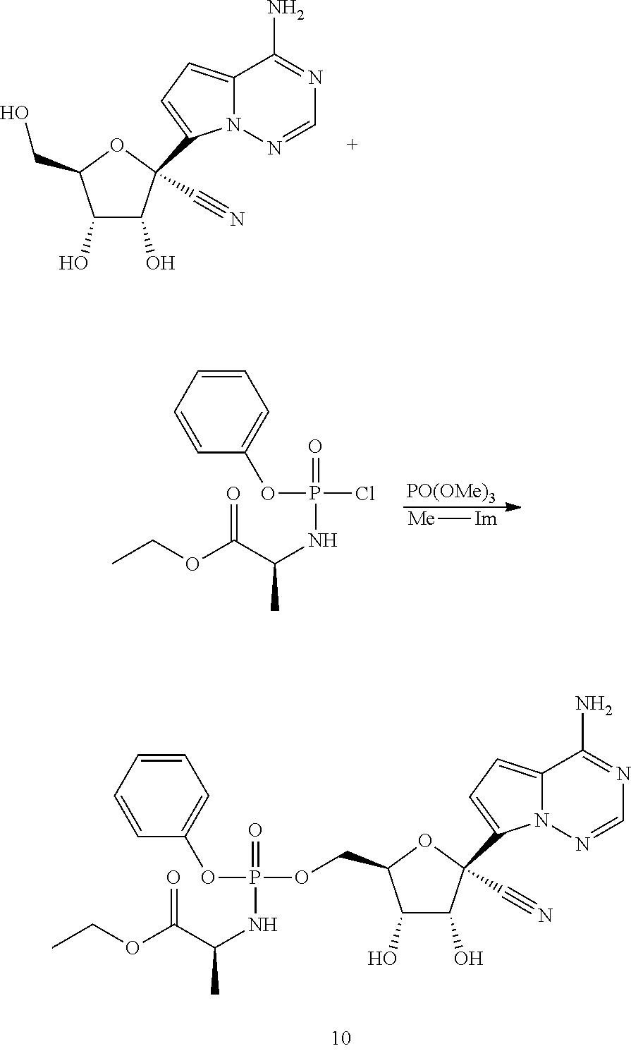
C1(O)C(O)C(C#N)(C2=CC=C3N2N=CN=C3N)OC1CO.C1=CC=CC(OP(Cl)(=O)NC(C(OCC)=O)C)=C1.[PO(OMe)3].[Me][Im].C1=CC=CC(OP(OCC2C(O)C(O)C(C#N)(C3=CC=C4N3N=CN=C4N)O2)(=O)NC(C(OCC)=O)C)=C1
